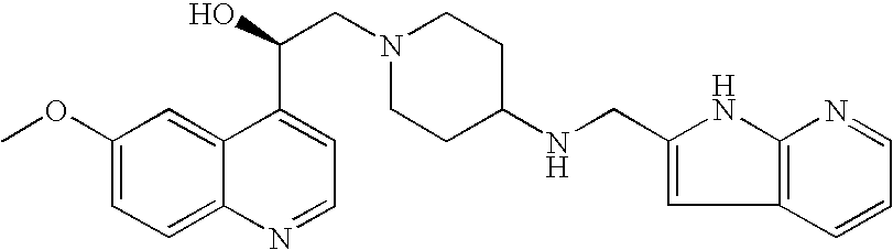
C1(OC)=CC=C2C(=C1)C(C(O)CN1CCC(NCC3=CC4=C(N3)N=CC=C4)CC1)=CC=N2
